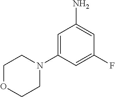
C1=C(N2CCOCC2)C=C(F)C=C1N
